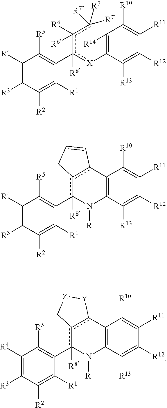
C1([R4])=C([R3])C([R2])=C([R1])C(c([X]C2=C([R14])C([R10])=C([R11])C([R12])=C2[R13])(c(c([R7])([R7])[R7])([R6])[R6])[R8])=C1[R5].C1([R4])=C([R3])C([R2])=C([R1])C(c2([R8])c3c(C4=C(N2[R])C([R13])=C([R12])C([R11])=C4[R10])C=CC3)=C1[R5].C1([R4])=C([R3])C([R2])=C([R1])C(c2([R8])c3c(C4=C(N2[R])C([R13])=C([R12])C([R11])=C4[R10])[Y][Z]C3)=C1[R5]
